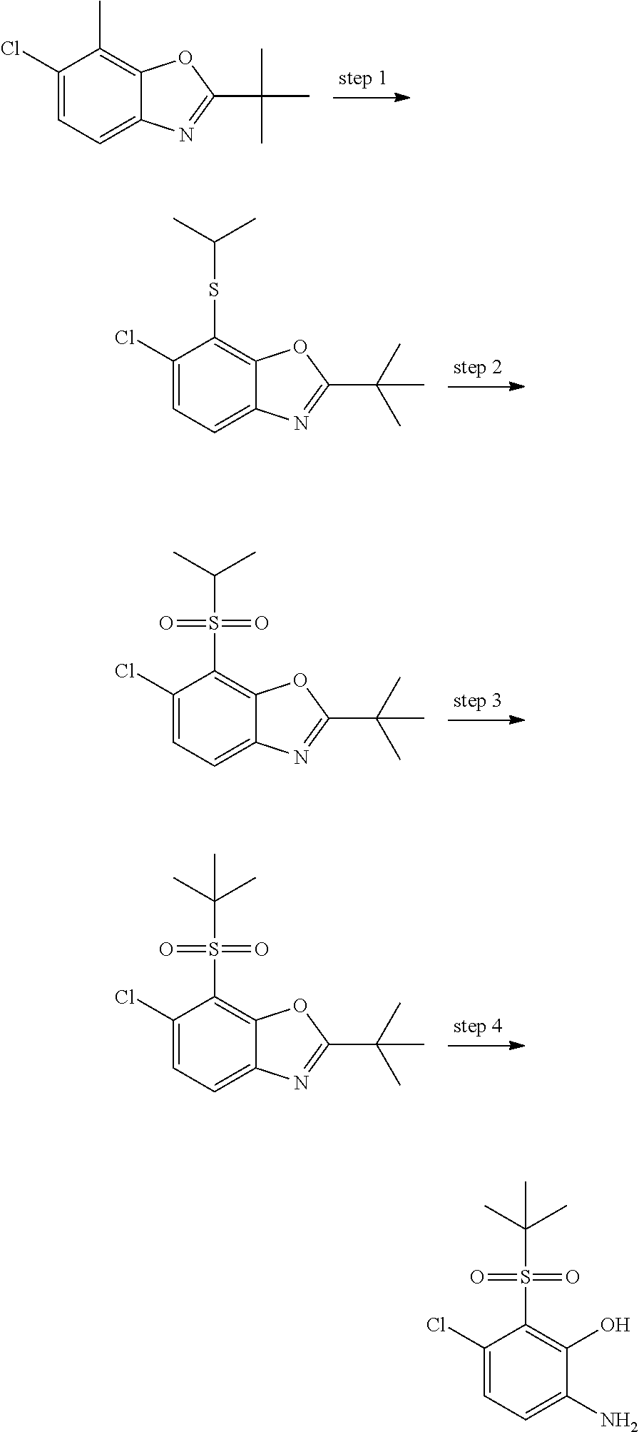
C1(Cl)=CC=C2C(=C1C)OC(C(C)(C)C)=N2.C1(Cl)=CC=C2C(=C1SC(C)C)OC(C(C)(C)C)=N2.C1(Cl)=CC=C2C(=C1S(C(C)C)(=O)=O)OC(C(C)(C)C)=N2.C1(Cl)=CC=C2C(=C1S(C(C)(C)C)(=O)=O)OC(C(C)(C)C)=N2.C1(Cl)=CC=C(N)C(O)=C1S(C(C)(C)C)(=O)=O
